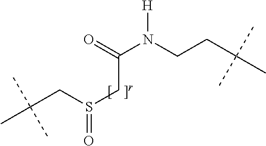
C(CS(CC(N(CCC(C)(C)C)[H])=O)=O)(C)(C)C
